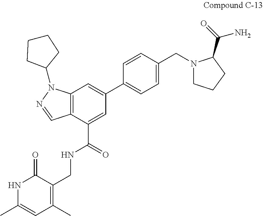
C12=C(C(C(=O)NCC3=C(C)C=C(C)NC3=O)=CC(C3=CC=C(CN4CCCC4C(=O)N)C=C3)=C1)C=NN2C1CCCC1
